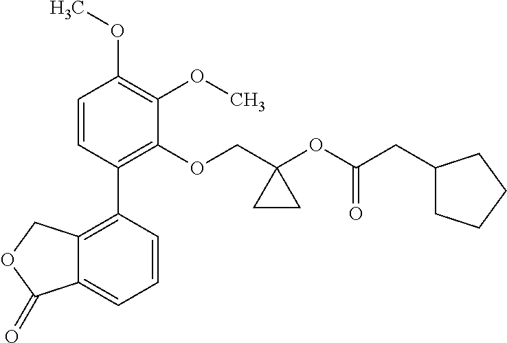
C1=CC(C2=C3C(=CC=C2)C(=O)OC3)=C(OCC2(OC(CC3CCCC3)=O)CC2)C(OC)=C1OC
